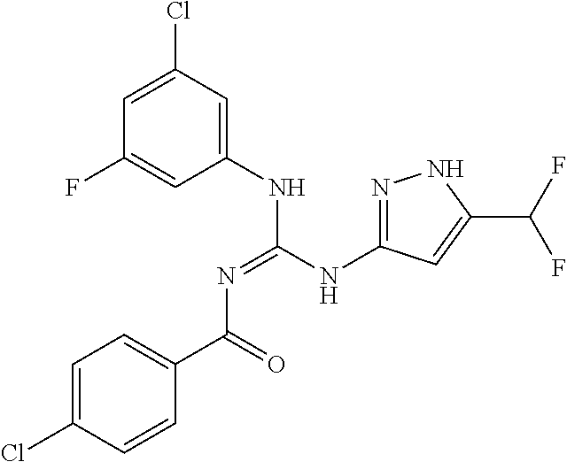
C1=C(Cl)C=CC(C(N=C(NC2=NNC(C(F)F)=C2)NC2=CC(Cl)=CC(F)=C2)=O)=C1
